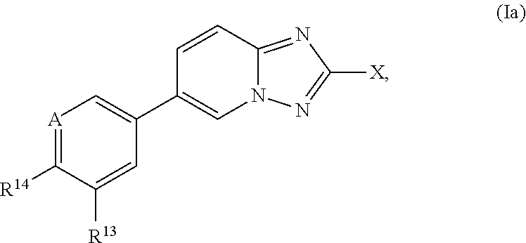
C1=CC2=NC([X])=NN2C=C1C1=C[A]=C([R14])C([R13])=C1
